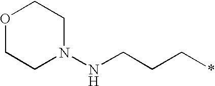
O1CCN(NCCC*)CC1
